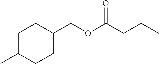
C1C(C)CCC(C(OC(CCC)=O)C)C1
